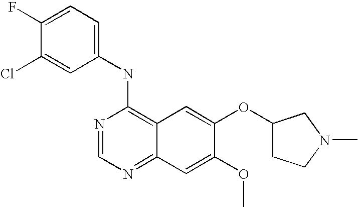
C1(NC2=C3C(=NC=N2)C=C(OC)C(OC2CCN(C)C2)=C3)=CC=C(F)C(Cl)=C1
